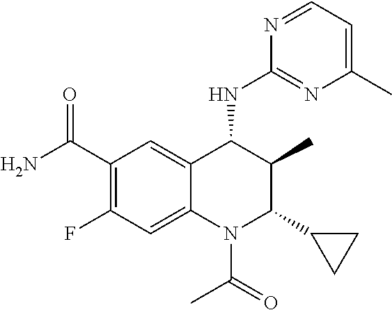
C1(C(N)=O)=C(F)C=C2C(=C1)C(NC1=NC(C)=CC=N1)C(C)C(C1CC1)N2C(=O)C
